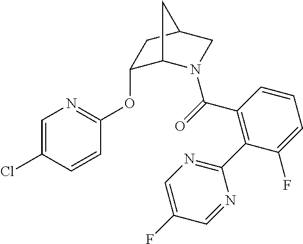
C1=C(Cl)C=CC(OC2C3N(C(=O)C4=C(C5=NC=C(F)C=N5)C(F)=CC=C4)CC(C2)C3)=N1
